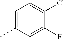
C1=C(C)C=C(F)C(Cl)=C1
